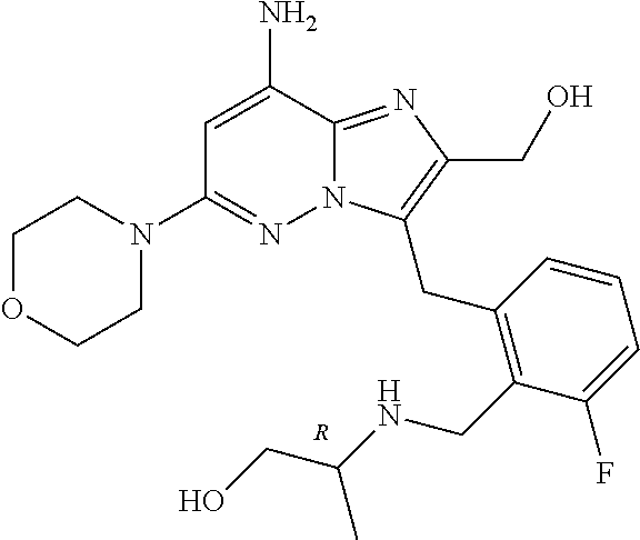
C1OCCN(C2=NN3C(=NC(CO)=C3CC3=C(CNC(CO)C)C(F)=CC=C3)C(N)=C2)C1.[R]
